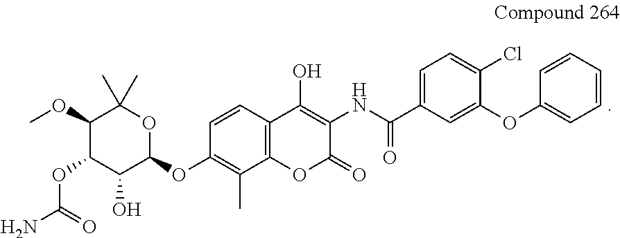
C1(OC)C(OC(N)=O)C(O)C(OC2=C(C)C3=C(C=C2)C(O)=C(NC(C2=CC=C(Cl)C(OC4=CC=CC=C4)=C2)=O)C(=O)O3)OC1(C)C
